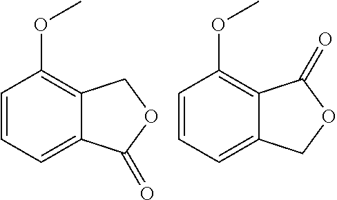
C1=CC=C2C(=C1OC)COC2=O.C1=CC=C2C(=C1OC)C(=O)OC2
